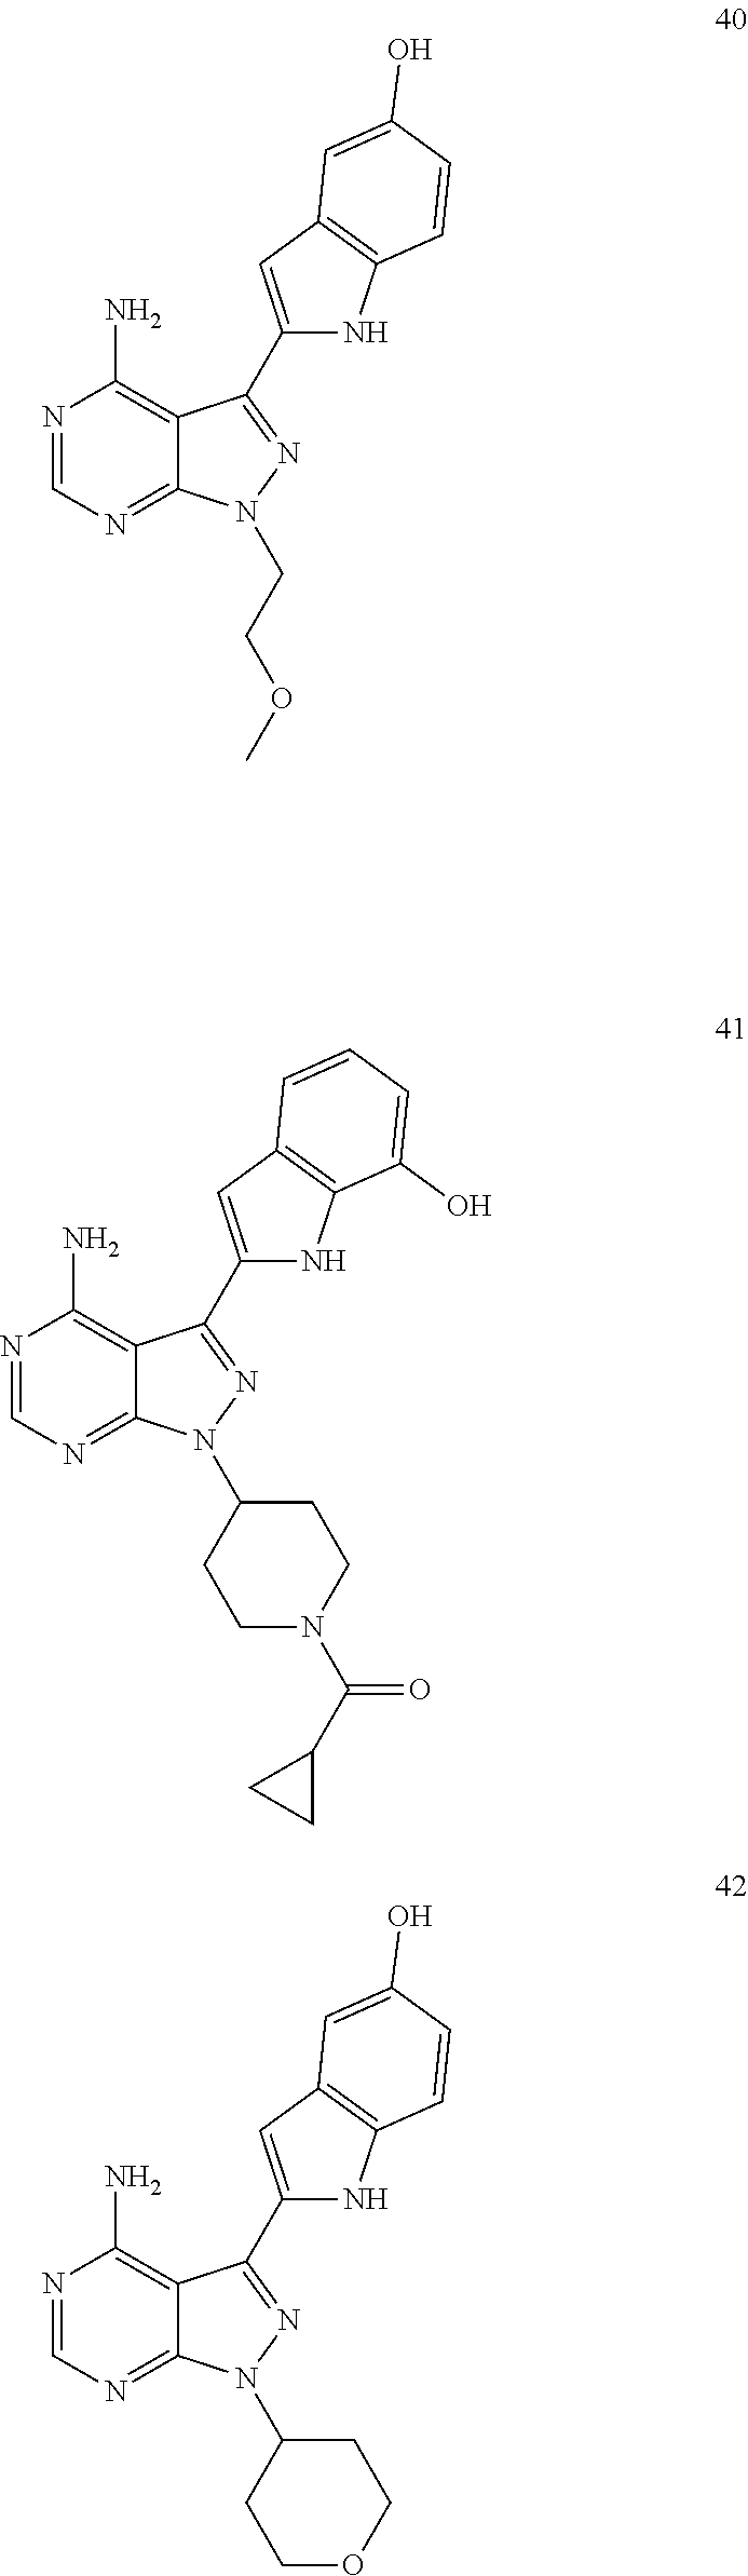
N1=CN=C2C(=C1N)C(C1=CC3=C(N1)C=CC(O)=C3)=NN2CCOC.N1=CN=C2C(=C1N)C(C1=CC3=C(N1)C=CC(O)=C3)=NN2C1CCOCC1.N1=CN=C2C(=C1N)C(C1=CC3=C(N1)C(O)=CC=C3)=NN2C1CCN(C(C2CC2)=O)CC1
